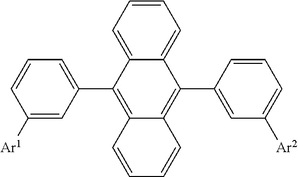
C1([Ar1])=CC(C2=C3C(=C(C4=CC([Ar2])=CC=C4)C4=CC=CC=C24)C=CC=C3)=CC=C1
